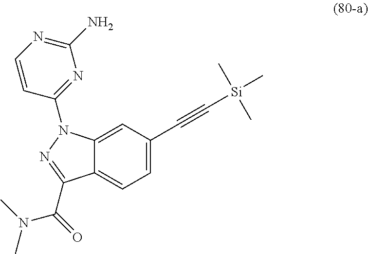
C12=CC(C#C[Si](C)(C)C)=CC=C1C(C(=O)N(C)C)=NN2C1=NC(N)=NC=C1
